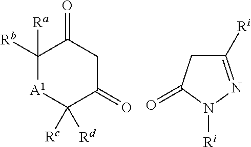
C1([Rb])([Ra])[A1]C([Rc])([Rd])C(=O)CC1=O.C1([Ri])=NN([Ri])C(=O)C1
